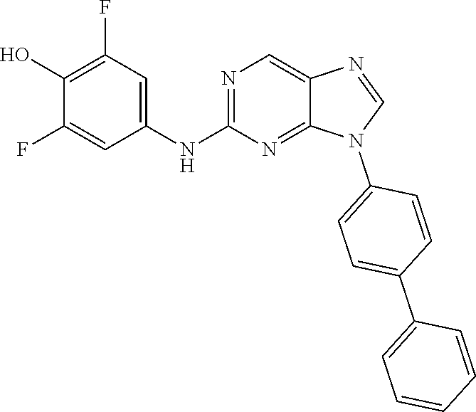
C1(O)=C(F)C=C(NC2=NC=C3C(=N2)N(C2=CC=C(C4=CC=CC=C4)C=C2)C=N3)C=C1F
